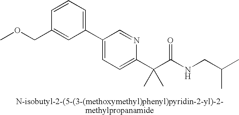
C1(C2=CC=C(C(C(NCC(C)C)=O)(C)C)N=C2)=CC=CC(COC)=C1
